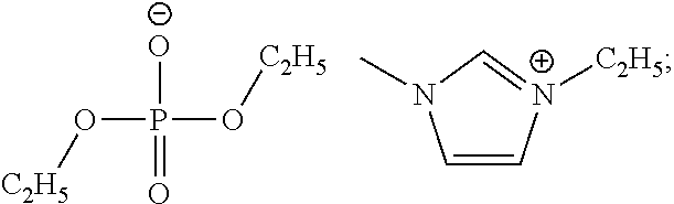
C1=C[N+]([C2H5])=CN1C.O(P(O[C2H5])([O-])=O)[C2H5]
